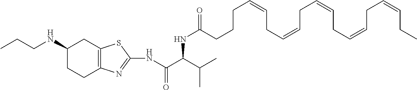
C1(NCCC)CCC2=C(C1)SC(NC(C(NC(=O)CCCC=CCC=CCC=CCC=CCC=CCC)C(C)C)=O)=N2
